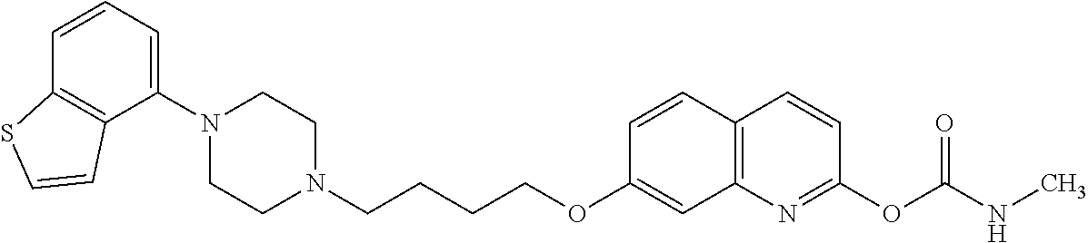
C1(N2CCN(CCCCOC3=CC4=C(C=C3)C=CC(OC(NC)=O)=N4)CC2)=CC=CC2=C1C=CS2
